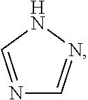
N1=CNN=C1
